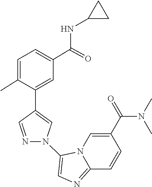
N12C(=NC=C1N1C=C(C3=CC(C(NC4CC4)=O)=CC=C3C)C=N1)C=CC(C(=O)N(C)C)=C2
